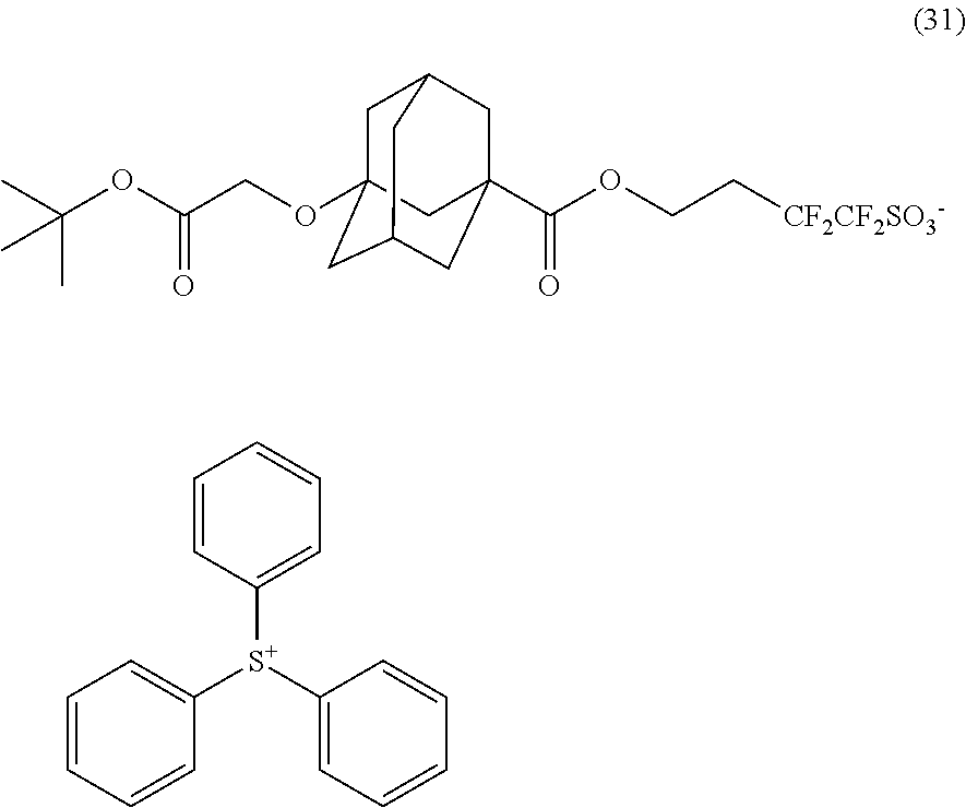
C1C2(OCC(OC(C)(C)C)=O)CC3CC(C(OCC[CF2CF2SO3-])=O)(CC1C3)C2.C1=CC([S+](C2=CC=CC=C2)C2=CC=CC=C2)=CC=C1
